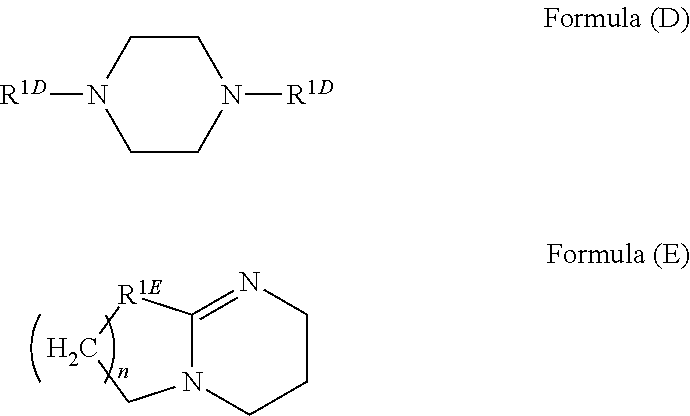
C12=NCCCN1CC[R1E]2.C1CN([R1D])CCN1[R1D]
